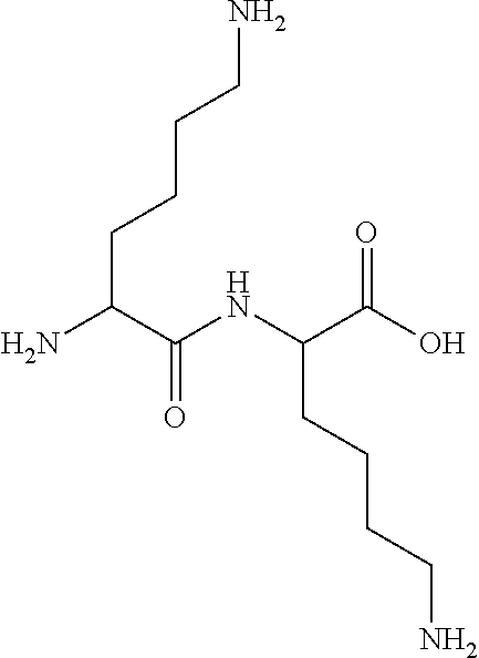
C(CC(NC(C(N)CCCCN)=O)C(O)=O)CCN
